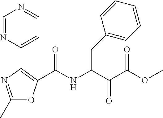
C1(C)=NC(C2=CC=NC=N2)=C(C(NC(C(C(=O)OC)=O)CC2=CC=CC=C2)=O)O1
